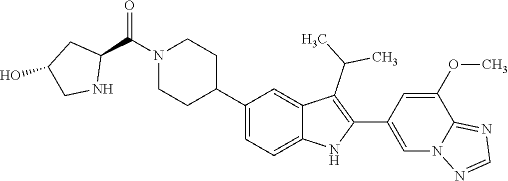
N1(C(C2CC(O)CN2)=O)CCC(C2=CC=C3C(=C2)C(C(C)C)=C(C2=CN4C(=NC=N4)C(OC)=C2)N3)CC1
